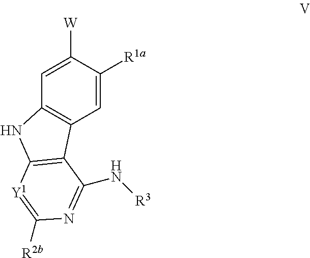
C1=C([W])C([R1a])=CC2=C1NC1=C2C(N[R3])=NC([R2b])=[Y1]1
